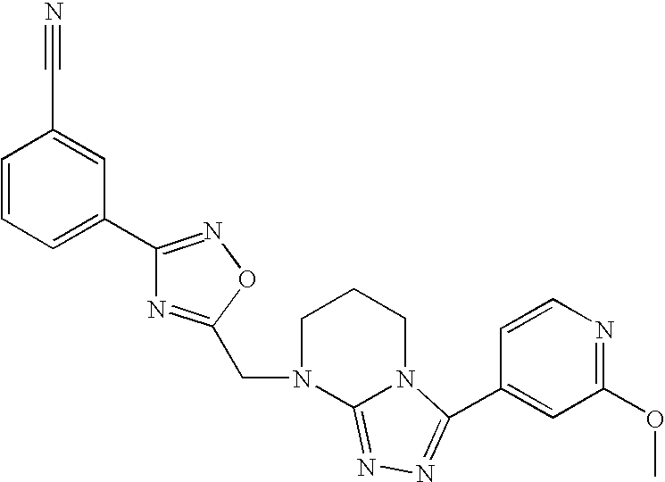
C1=CC=C(C2=NOC(CN3C4=NN=C(C5=CC(OC)=NC=C5)N4CCC3)=N2)C=C1C#N
